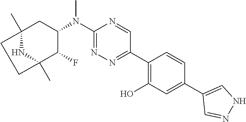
C12(C)CC(N(C3=NN=C(C4=C(O)C=C(C5=CNN=C5)C=C4)C=N3)C)C(F)C(C)(N1)CC2
